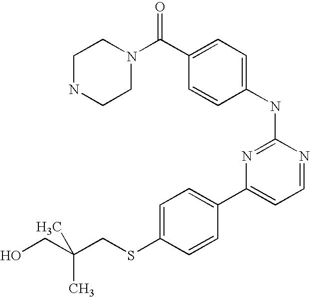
N1CCN(C(C2=CC=C(NC3=NC(C4=CC=C(SCC(CO)(C)C)C=C4)=CC=N3)C=C2)=O)CC1
